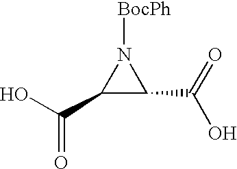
OC(C1C(C(=O)O)N1[BocPh])=O
